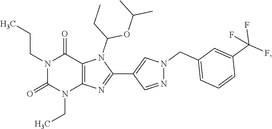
N1(CC)C(=O)N(CCC)C(=O)C2=C1N=C(C1=CN(CC3=CC=CC(C(F)(F)F)=C3)N=C1)N2C(CC)OC(C)C
